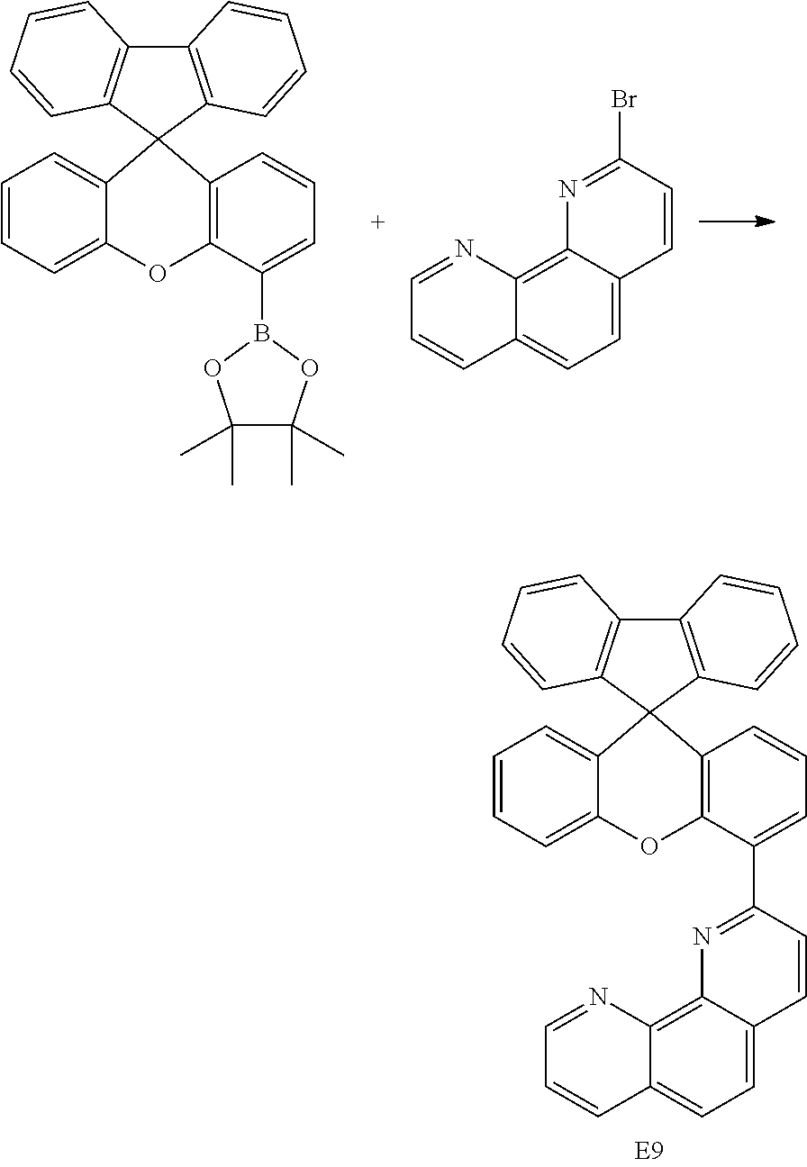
C1(C2=CC=CC3=C2OC2=CC=CC=C2C32C3=C(C4=C2C=CC=C4)C=CC=C3)=NC2=C3C(=CC=C2C=C1)C=CC=N3.CC1(C)C(C)(C)OB(C2=CC=CC3=C2OC2=CC=CC=C2C32C3=C(C4=C2C=CC=C4)C=CC=C3)O1.C1=C2C(=C3C(=C1)C=CC=N3)N=C(Br)C=C2
